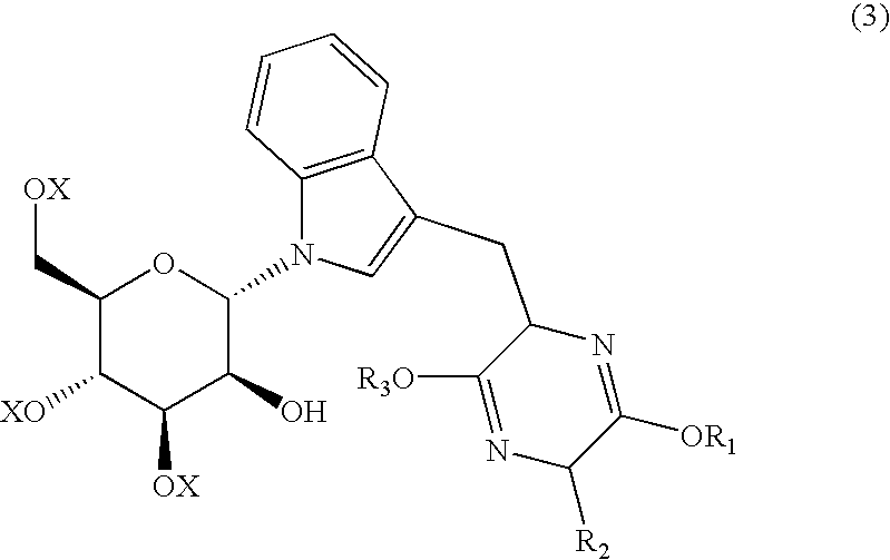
C1(C[OX])C([XO])C([OX])C(O)C(N2C3=C(C(CC4C([R3O])=NC([R2])C([OR1])=N4)=C2)C=CC=C3)O1
